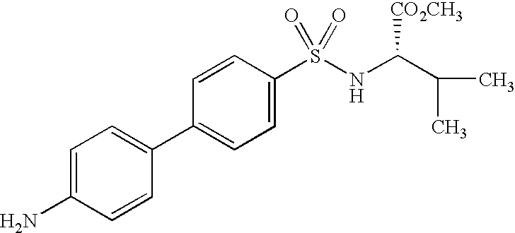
C1(C2=CC=C(S(=O)(=O)NC(C(C)C)[CO2CH3])C=C2)=CC=C(N)C=C1
